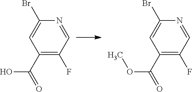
BrC1=CC(C(=O)O)=C(F)C=N1.BrC1=CC(C(=O)OC)=C(F)C=N1
